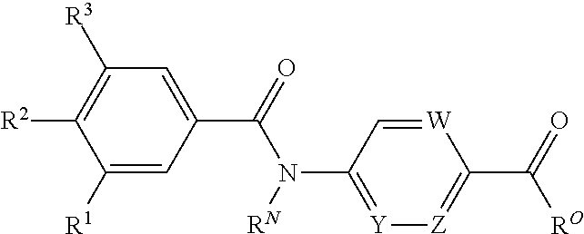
C1([R1])=CC(C(=O)N([RN])C2=[Y][Z]=C(C(=O)[RO])[W]=C2)=CC([R3])=C1[R2]
